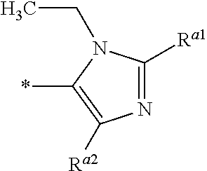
N1=C([Ra1])N(CC)C(*)=C1[Ra2]
